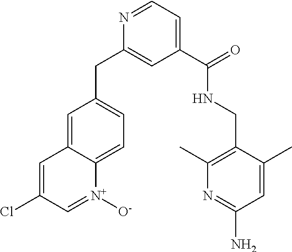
C1=C(Cl)C=[N+]([O-])C2=CC=C(CC3=CC(C(NCC4=C(C)N=C(N)C=C4C)=O)=CC=N3)C=C12
